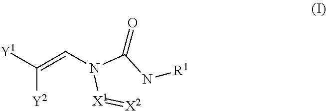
[Y1]C(=CN([X1]=[X2])C(N[R1])=O)[Y2]
